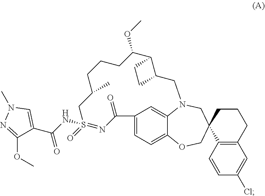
C1C(C)CS(=O)(NC(=O)C2=CN(C)N=C2OC)=NC(=O)C2=CC=C3C(=C2)N(CC2C(C(OC)CC1)CC2)CC1(CO3)C2=C(CCC1)C=C(Cl)C=C2
